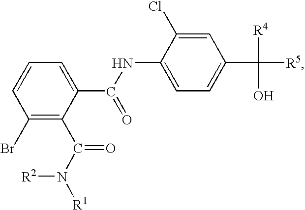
C1(Br)=C(C(N([R1])[R2])=O)C(C(NC2=CC=C(C([R5])([R4])O)C=C2Cl)=O)=CC=C1
